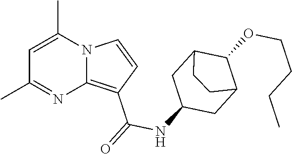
C1=C(C)N2C(=C(C(=O)NC3CC4C(OCCCC)C(C3)CC4)C=C2)N=C1C
